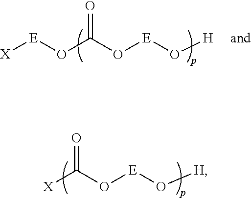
[X][E]OC(O[E]O[H])=O.[X]C(O[E]O[H])=O
